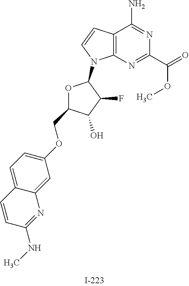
C12=C(N=C(C(=O)OC)N=C1N)N(C1OC(COC3=CC=C4C(=C3)N=C(NC)C=C4)C(O)C1F)C=C2
